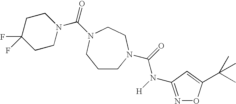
C1CN(C(=O)N([H])C2=NOC(C(C)(C)C)=C2)CCN(C(=O)N2CCC(F)(F)CC2)C1
